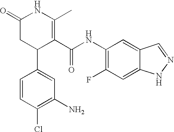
C1=CC(Cl)=C(N)C=C1C1C(C(NC2=C(F)C=C3C(=C2)C=NN3)=O)=C(C)NC(=O)C1
